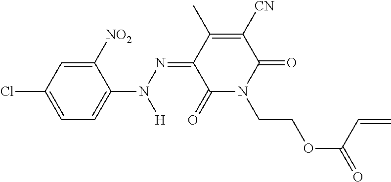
C1=C([NO2])C(N(N=C2C(C)=C([CN])C(=O)N(CCOC(=O)C=C)C2=O)[H])=CC=C1Cl
